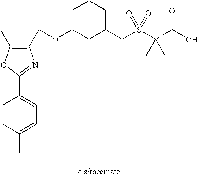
C1(COC2CC(CS(C(C(O)=O)(C)C)(=O)=O)CCC2)=C(C)OC(C2=CC=C(C)C=C2)=N1
